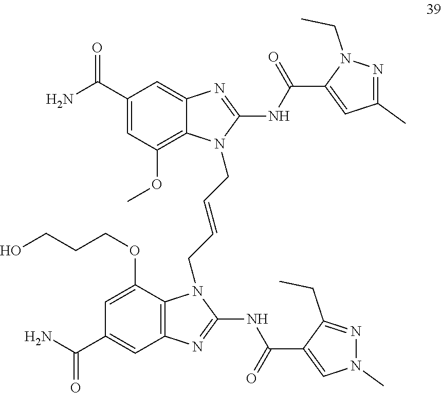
C1(C(N)=O)=CC(OC)=C2C(=C1)N=C(NC(C1=CC(C)=NN1CC)=O)N2CC=CCN1C2=C(C=C(C(N)=O)C=C2OCCCO)N=C1NC(C1=CN(C)N=C1CC)=O
